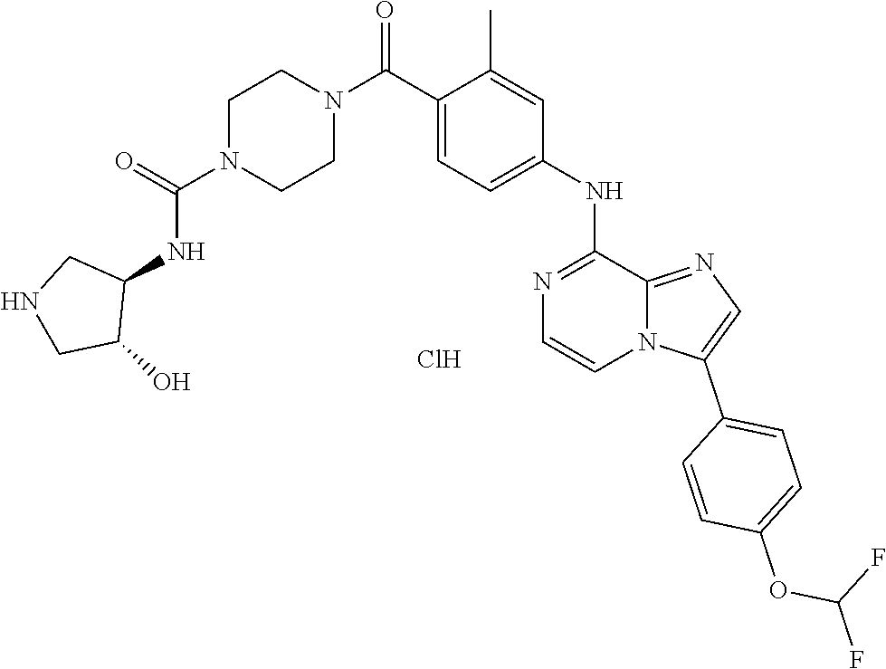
N1=C(NC2=CC=C(C(N3CCN(C(NC4C(O)CNC4)=O)CC3)=O)C(C)=C2)C2=NC=C(C3=CC=C(OC(F)F)C=C3)N2C=C1.Cl
